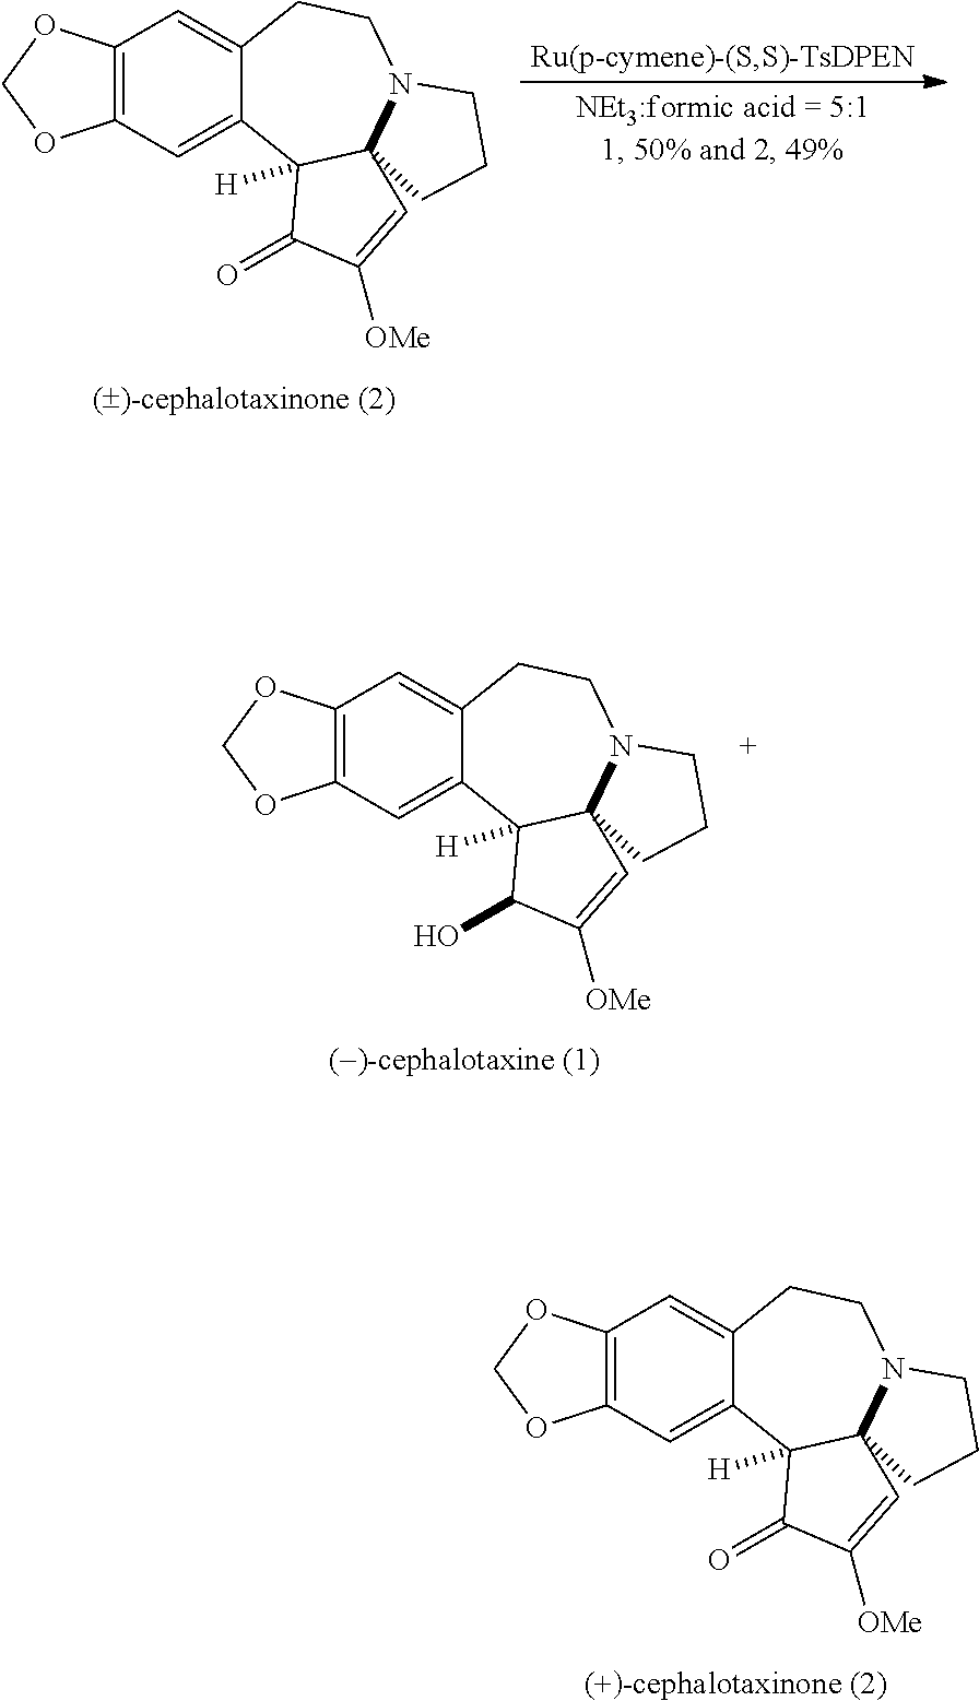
C12=C(C=C3C(=C1)CCN1C4(C3([H])C(=O)C([OMe])=C4)CCC1)OCO2.C12=C(C=C3C(=C1)CCN1C4(C3([H])C(O)C([OMe])=C4)CCC1)OCO2.C12=C(C=C3C(=C1)CCN1C4(C3([H])C(=O)C([OMe])=C4)CCC1)OCO2
